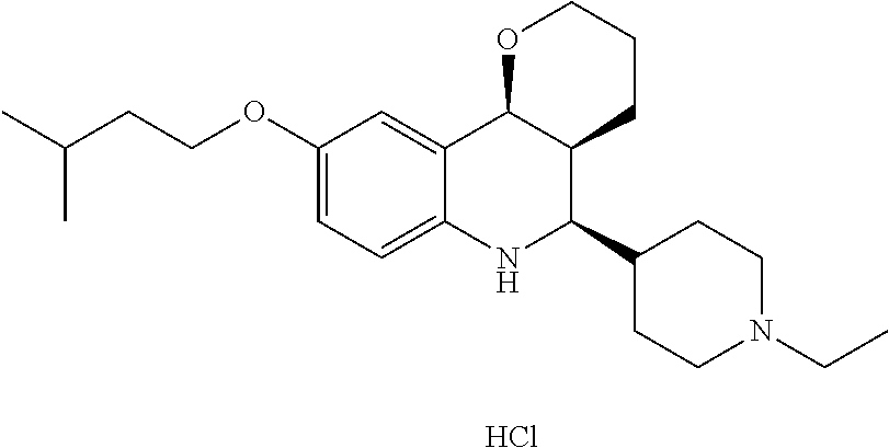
Cl.C12=CC(OCCC(C)C)=CC=C1NC(C1CCN(CC)CC1)C1C2OCCC1
